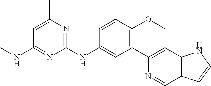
C1(C2=CC3=C(C=N2)C=CN3)=C(OC)C=CC(NC2=NC(C)=CC(NC)=N2)=C1
